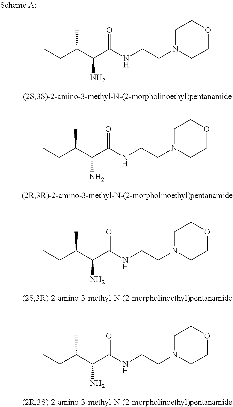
C(C(C(NCCN1CCOCC1)=O)N)(CC)C.C(C(C(NCCN1CCOCC1)=O)N)(CC)C.C(C(C(NCCN1CCOCC1)=O)N)(CC)C.C(C(C(NCCN1CCOCC1)=O)N)(CC)C
